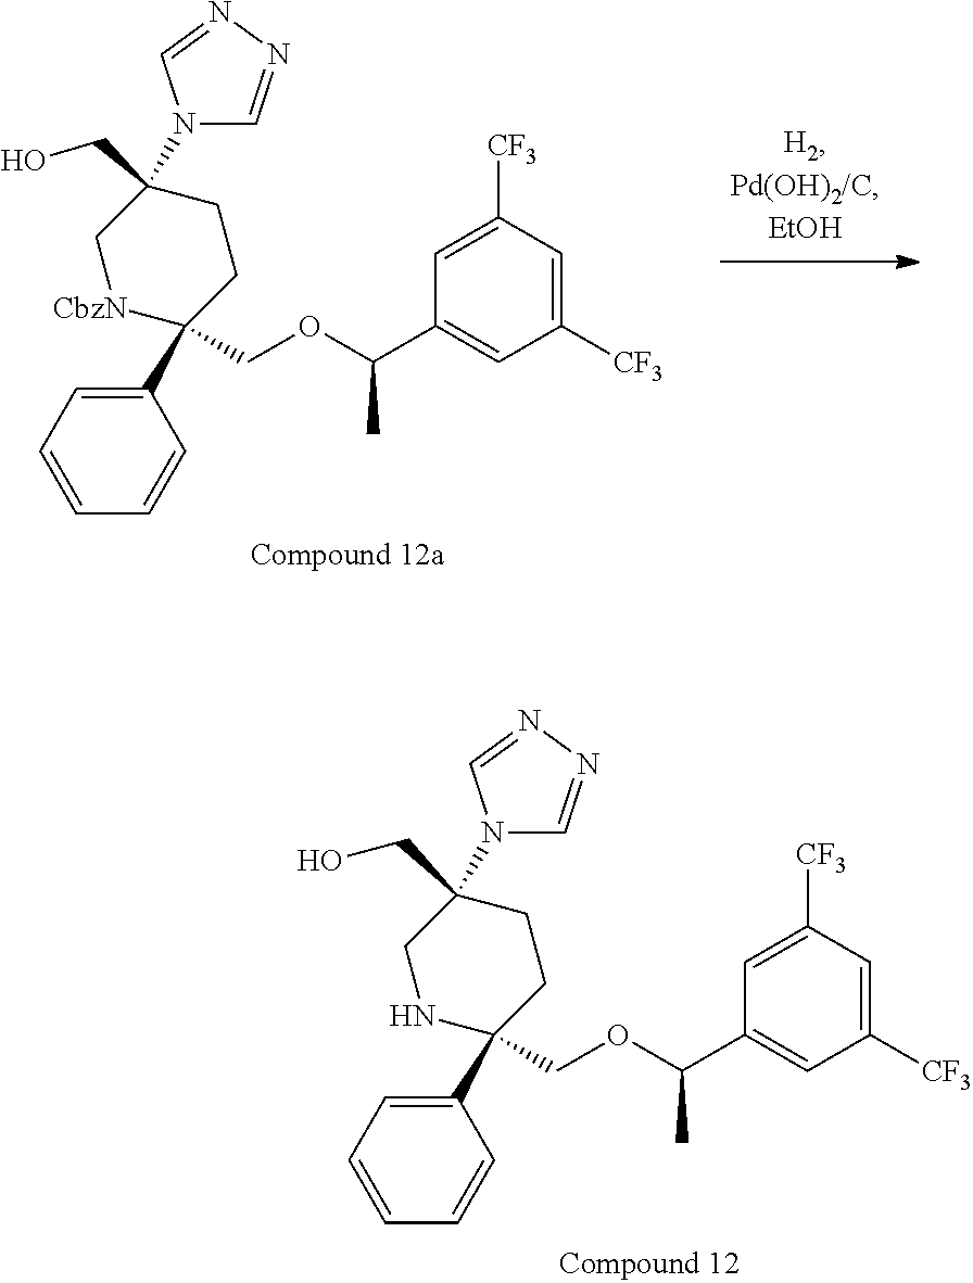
C1(C2(COC(C3=CC([CF3])=CC([CF3])=C3)C)CCC(CO)(N3C=NN=C3)CN2)=CC=CC=C1.C1(C2(COC(C3=CC([CF3])=CC([CF3])=C3)C)CCC(CO)(N3C=NN=C3)C[CbzN]2)=CC=CC=C1
